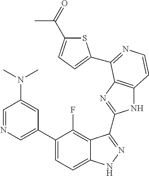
C1=C(C2=CC=C3C(=C2F)C(C2=NC4=C(N2)C=CN=C4C2=CC=C(C(C)=O)S2)=NN3)C=C(N(C)C)C=N1
